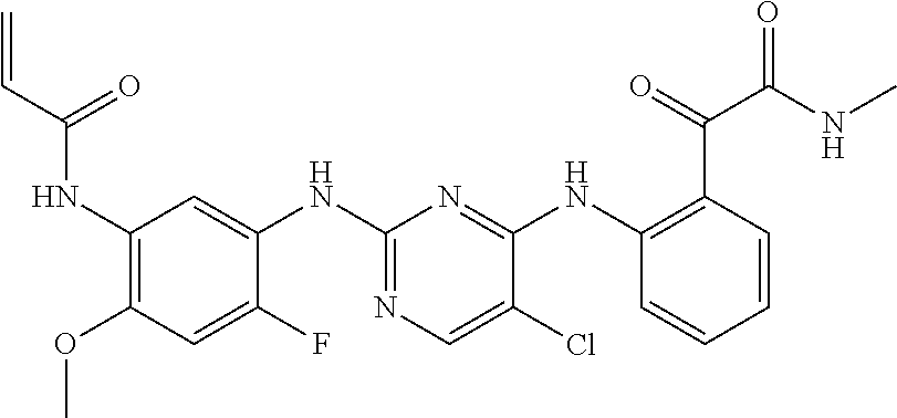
C1(NC(C=C)=O)=C(OC)C=C(F)C(NC2=NC=C(Cl)C(NC3=C(C(=O)C(NC)=O)C=CC=C3)=N2)=C1
